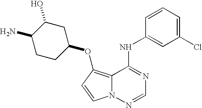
C12=C(OC3CC(O)C(N)CC3)C=CN1N=CN=C2NC1=CC(Cl)=CC=C1
